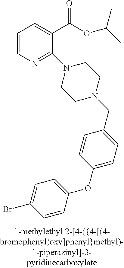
C1=CN=C(N2CCN(CC3=CC=C(OC4=CC=C(Br)C=C4)C=C3)CC2)C(C(OC(C)C)=O)=C1
